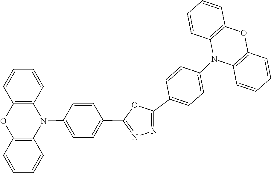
C1=CC=CC2=C1N(C1=CC=C(C3=NN=C(C4=CC=C(N5C6=C(C=CC=C6)OC6=C5C=CC=C6)C=C4)O3)C=C1)C1=C(O2)C=CC=C1
